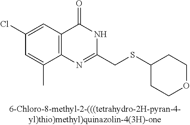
C1=C(C)C2=C(C=C1Cl)C(=O)NC(CSC1CCOCC1)=N2
